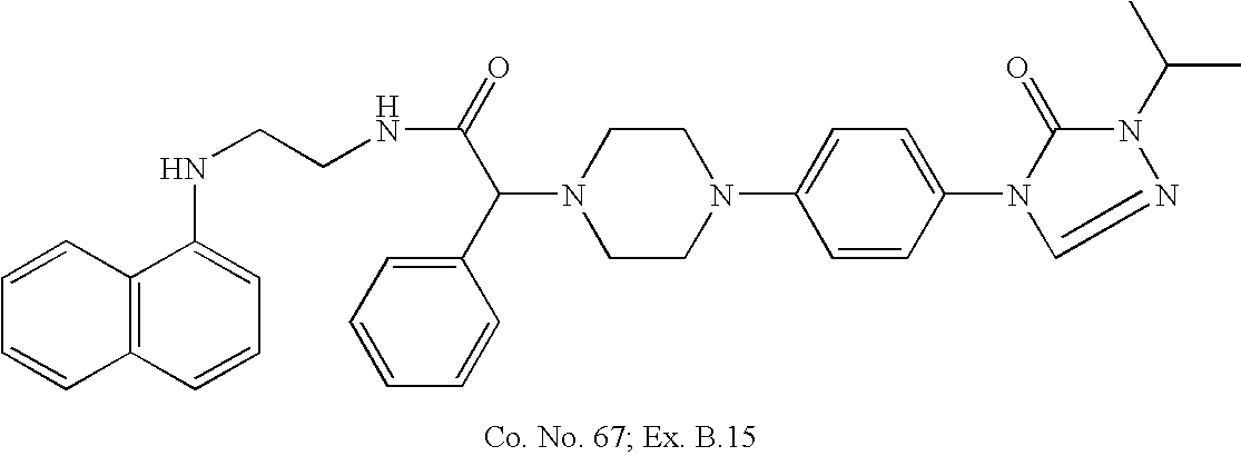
N1(C(C2=CC=CC=C2)C(=O)NCCNC2=CC=CC3=C2C=CC=C3)CCN(C2=CC=C(N3C(=O)N(C(C)C)N=C3)C=C2)CC1
